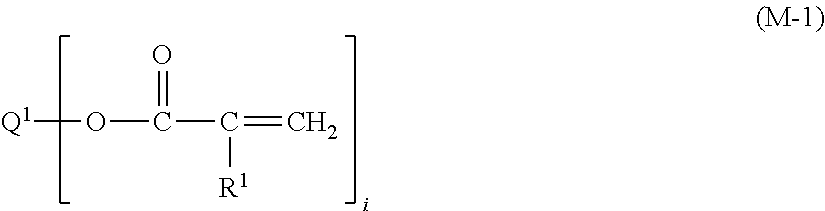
[Q1]OC(C(=C)[R1])=O
